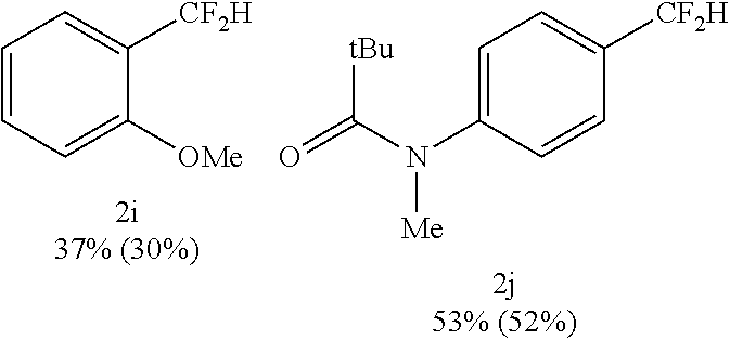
C1=C(N(C(=O)[tBu])[Me])C=CC([CF2H])=C1.C1=CC=C([OMe])C([CF2H])=C1
